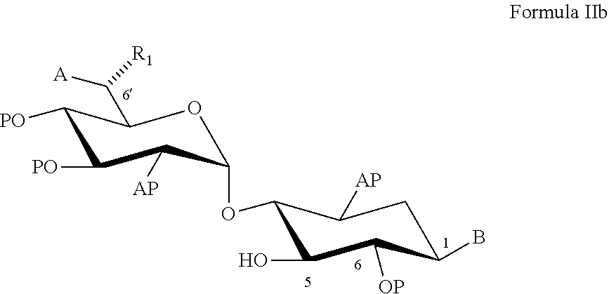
O1C(OC2C([AP])CC(B)C([OP])C2O)C([AP])C([PO])C([PO])C1C([R1])[A]
